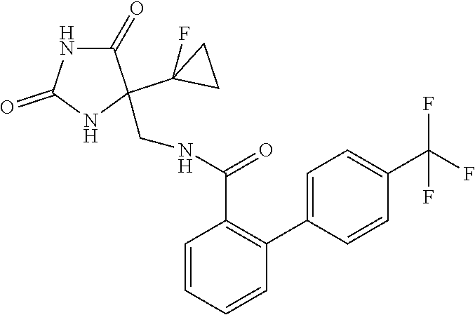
C1(C2(CNC(C3=C(C4=CC=C(C(F)(F)F)C=C4)C=CC=C3)=O)C(=O)NC(=O)N2)(F)CC1
